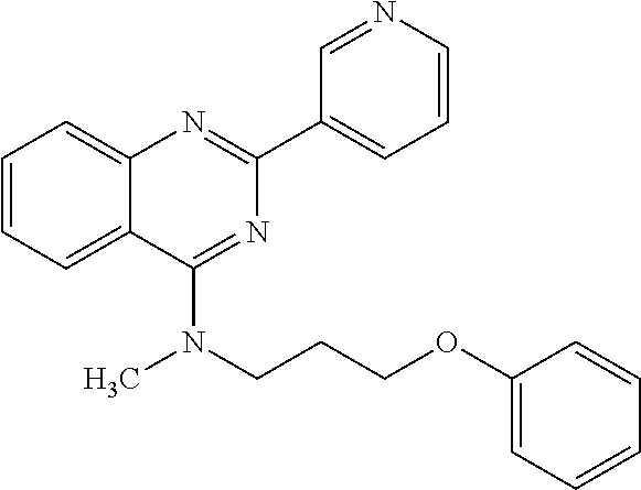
C1(C2=CC=CN=C2)=NC2=CC=CC=C2C(N(CCCOC2=CC=CC=C2)C)=N1
